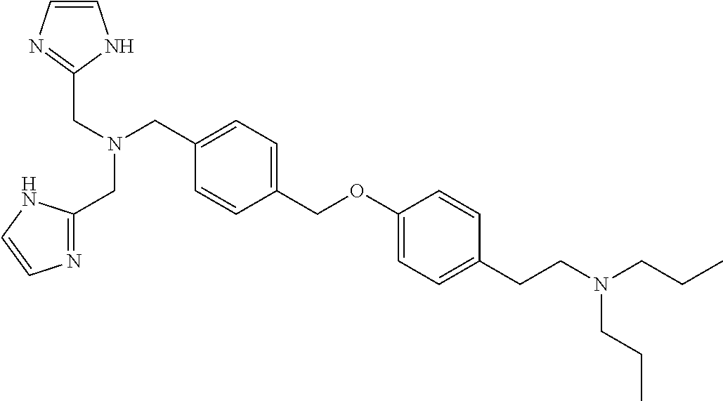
C1=C(COC2=CC=C(CCN(CCC)CCC)C=C2)C=CC(CN(CC2=NC=CN2)CC2=NC=CN2)=C1
